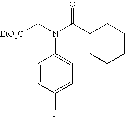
[EtO2C]CN(C(C1CCCCC1)=O)C1=CC=C(F)C=C1
